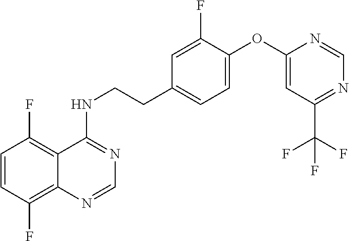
C1=CC(F)=C2C(=C1F)C(NCCC1=CC=C(OC3=CC(C(F)(F)F)=NC=N3)C(F)=C1)=NC=N2
